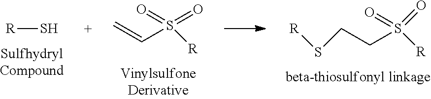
[R]S.C(S([R])(=O)=O)=C.C(S([R])(=O)=O)CS[R]
